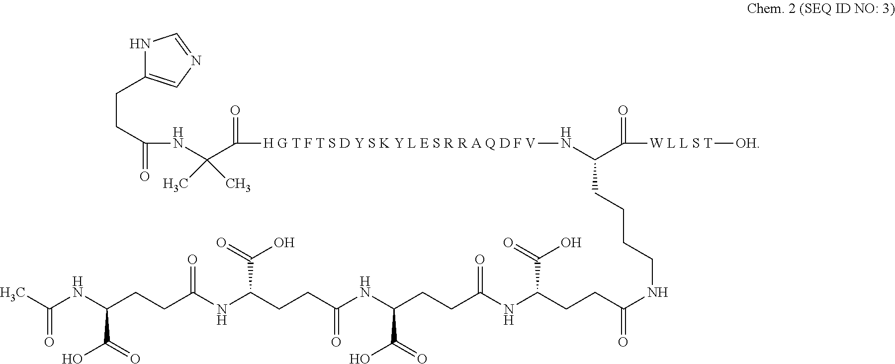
N1C(CCC(=O)NC(C([H G T F T S D Y S K Y L E S R R A Q D F V]NC(CCCCNC(CCC(NC(CCC(NC(CCC(NC(CCC(C(O)=O)NC(=O)C)=O)C(=O)O)=O)C(=O)O)=O)C(=O)O)=O)C(=O)[W L L S T][OH])=O)(C)C)=CN=C1
